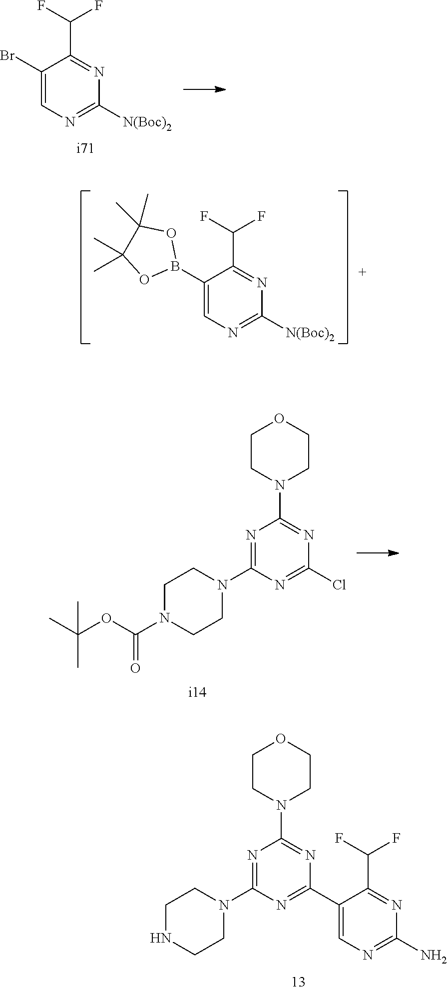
C1(Br)=CN=C([N(Boc)2])N=C1C(F)F.C1(B2OC(C)(C)C(C)(C)O2)=CN=C([N(Boc)2])N=C1C(F)F.C1CN(C2=NC(C3=CN=C(N)N=C3C(F)F)=NC(N3CCNCC3)=N2)CCO1.C1CN(C2=NC(Cl)=NC(N3CCN(C(OC(C)(C)C)=O)CC3)=N2)CCO1
